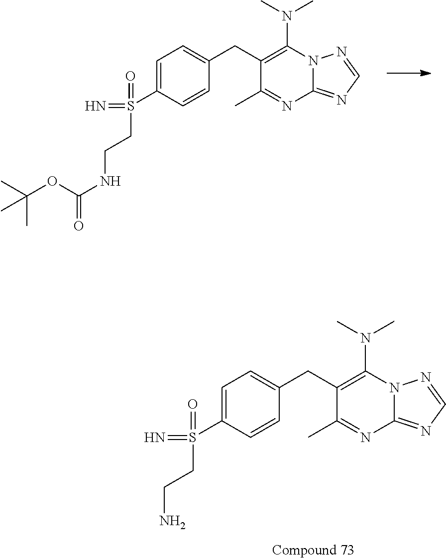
C1=C(S(=N)(=O)CCNC(=O)OC(C)(C)C)C=CC(CC2=C(N(C)C)N3C(=NC=N3)N=C2C)=C1.C1=C(S(=N)(=O)CCN)C=CC(CC2=C(N(C)C)N3C(=NC=N3)N=C2C)=C1
